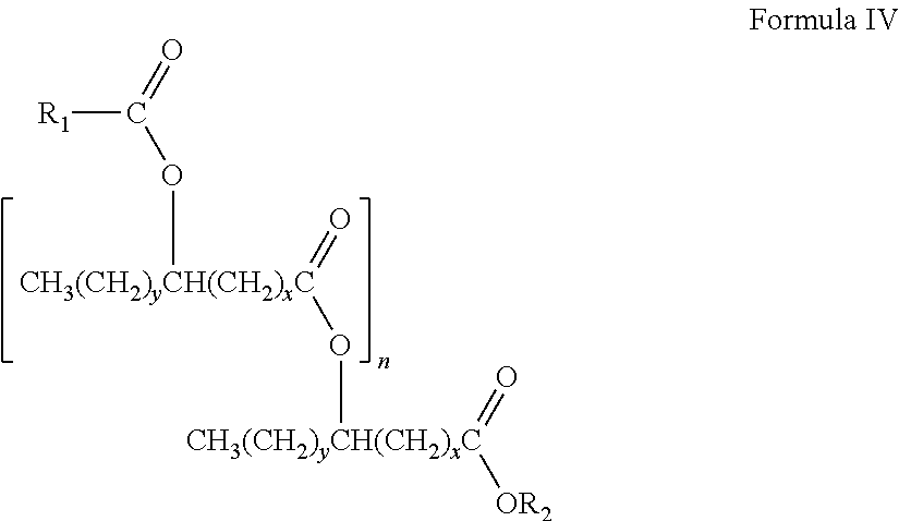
O=[CH3(CH2)yCH(CH2)xC]([OR2])O[CH3(CH2)yCH(CH2)xC](=O)OC(=O)[R1]
